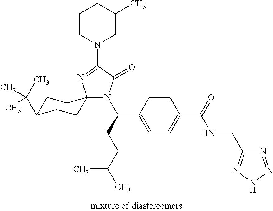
N1(C(CCC(C)C)C2=CC=C(C(=O)NCC3=NNN=N3)C=C2)C(=O)C(N2CC(C)CCC2)=NC12CCC(C(C)(C)C)CC2
